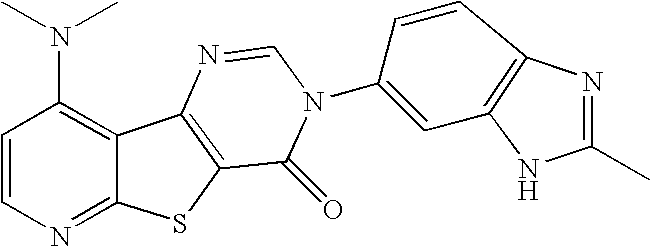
C12=C(N(C)C)C=CN=C1SC1=C2N=CN(C2=CC3=C(C=C2)N=C(C)N3)C1=O
